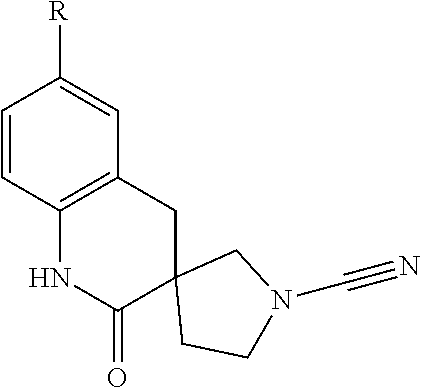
C12(CCN(C#N)C1)CC1=C(NC2=O)C=CC([R])=C1
